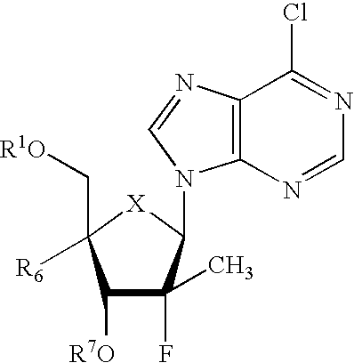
C1([R7O])C(C)(F)C(N2C3=C(N=C2)C(Cl)=NC=N3)[X]C1(C[R1O])[R6]
